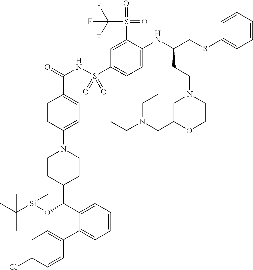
C1=C(Cl)C=CC(C2=CC=CC=C2C(C2CCN(C3=CC=C(C(=O)NS(C4=CC=C(NC(CSC5=CC=CC=C5)CCN5CC(CN(CC)CC)OCC5)C(S(=O)(=O)C(F)(F)F)=C4)(=O)=O)C=C3)CC2)O[Si](C(C)(C)C)(C)C)=C1
